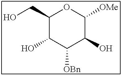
C1(O)C([OMe])OC(CO)C(O)C1[OBn]
